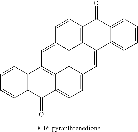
C1=CC=C2C(=C1)C1=CC3=CC=C4C5=C(C=C6C=CC(=C1C6=C53)C2=O)C1=C(C4=O)C=CC=C1
